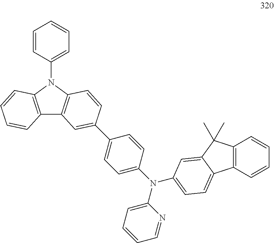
C12=C(N(C3=CC=CC=C3)C3=C1C=C(C1=CC=C(N(C4=CC=CC=N4)C4=CC=C5C6=C(C=CC=C6)C(C)(C)C5=C4)C=C1)C=C3)C=CC=C2
